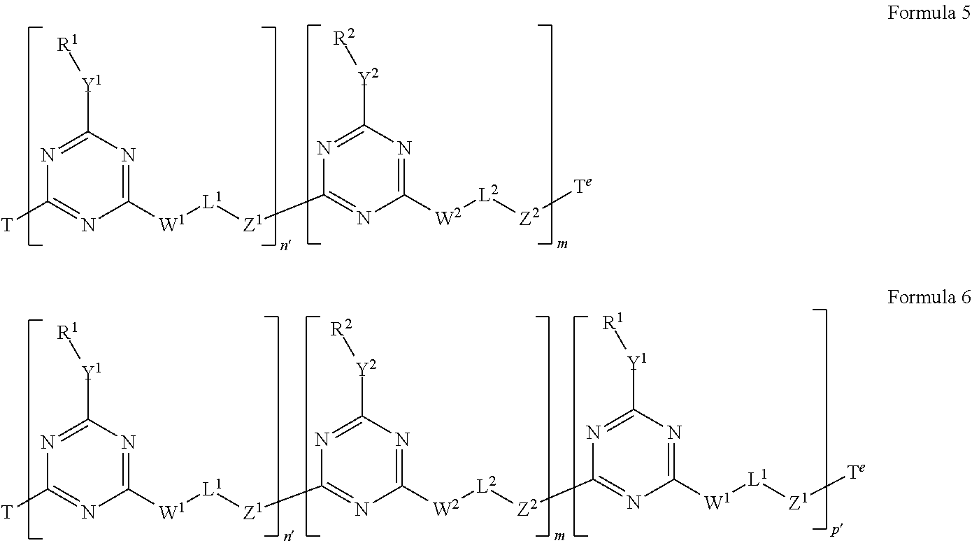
N1=C([Y1][R1])N=C([W1][L1][Z1]C2=NC([W2][L2][Z2][Te])=NC([Y2][R2])=N2)N=C1[T].N1=C([Y1][R1])N=C([W1][L1][Z1]C2=NC([W2][L2][Z2]C3=NC([W1][L1][Z1][Te])=NC([Y1][R1])=N3)=NC([Y2][R2])=N2)N=C1[T]
